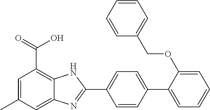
C1=CC(C2=CC=CC=C2OCC2=CC=CC=C2)=CC=C1C1=NC2=CC(C)=CC(C(=O)O)=C2N1
